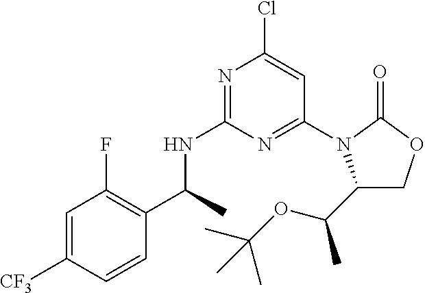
C1(C(C)NC2=NC(Cl)=CC(N3C(C(OC(C)(C)C)C)COC3=O)=N2)=C(F)C=C([CF3])C=C1
